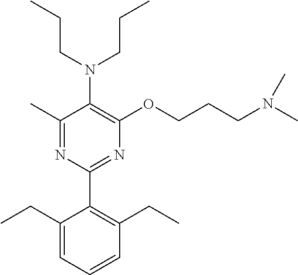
C1(C)=NC(C2=C(CC)C=CC=C2CC)=NC(OCCCN(C)C)=C1N(CCC)CCC
